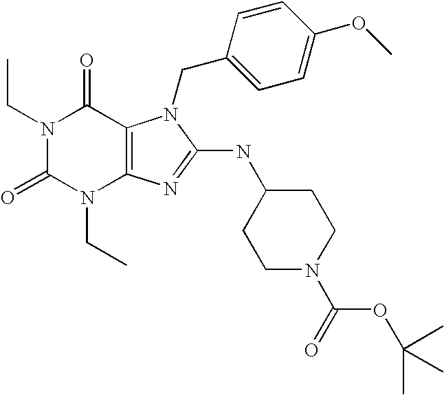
N1(CC)C(=O)N(CC)C2=C(C1=O)N(CC1=CC=C(OC)C=C1)C(NC1CCN(C(=O)OC(C)(C)C)CC1)=N2
